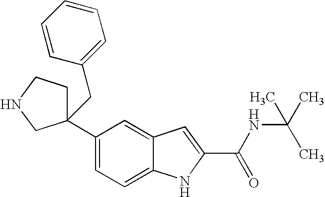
C1(C2(CC3=CC=CC=C3)CCNC2)=CC=C2C(=C1)C=C(C(NC(C)(C)C)=O)N2
